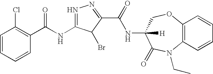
C1=CC=CC(C(=O)NC2=NN=C(C(=O)NC3([H])C(=O)N(CC)C4=C(OC3)C=CC=C4)C2Br)=C1Cl
